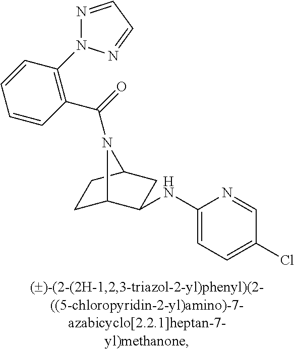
C1(Cl)=CC=C(NC2C3CCC(C2)N3C(=O)C2=C(N3N=CC=N3)C=CC=C2)N=C1
